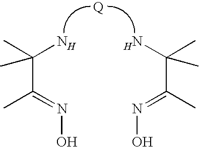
C(C(=NO)C)(C)(N)C.C(C(=NO)C)(C)(N)C
